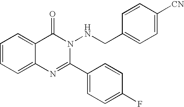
C1=CC=C2C(=C1)C(=O)N(NCC1=CC=C([CN])C=C1)C(C1=CC=C(F)C=C1)=N2
